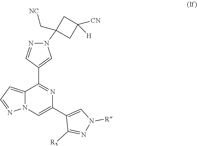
C12=CC=NN1C=C(C1=CN([R])N=C1[R5])N=C2C1=CN(C2(C[NC])CC([CN])([H])C2)N=C1
